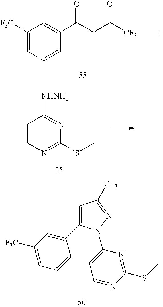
C1([F3C])=CC=CC(C(=O)CC([CF3])=O)=C1.C1=CN=C(SC)N=C1[NHNH2].C1=C(C2=CC([F3C])=CC=C2)N(C2=CC=NC(SC)=N2)N=C1[CF3]
